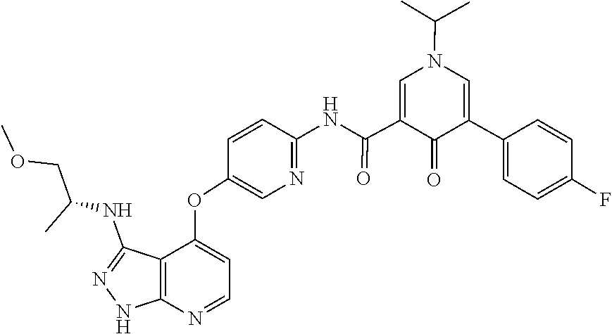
CC(C)N1C=C(C(NC2=NC=C(OC3=CC=NC4=C3C(NC(COC)C)=NN4)C=C2)=O)C(=O)C(C2=CC=C(F)C=C2)=C1
